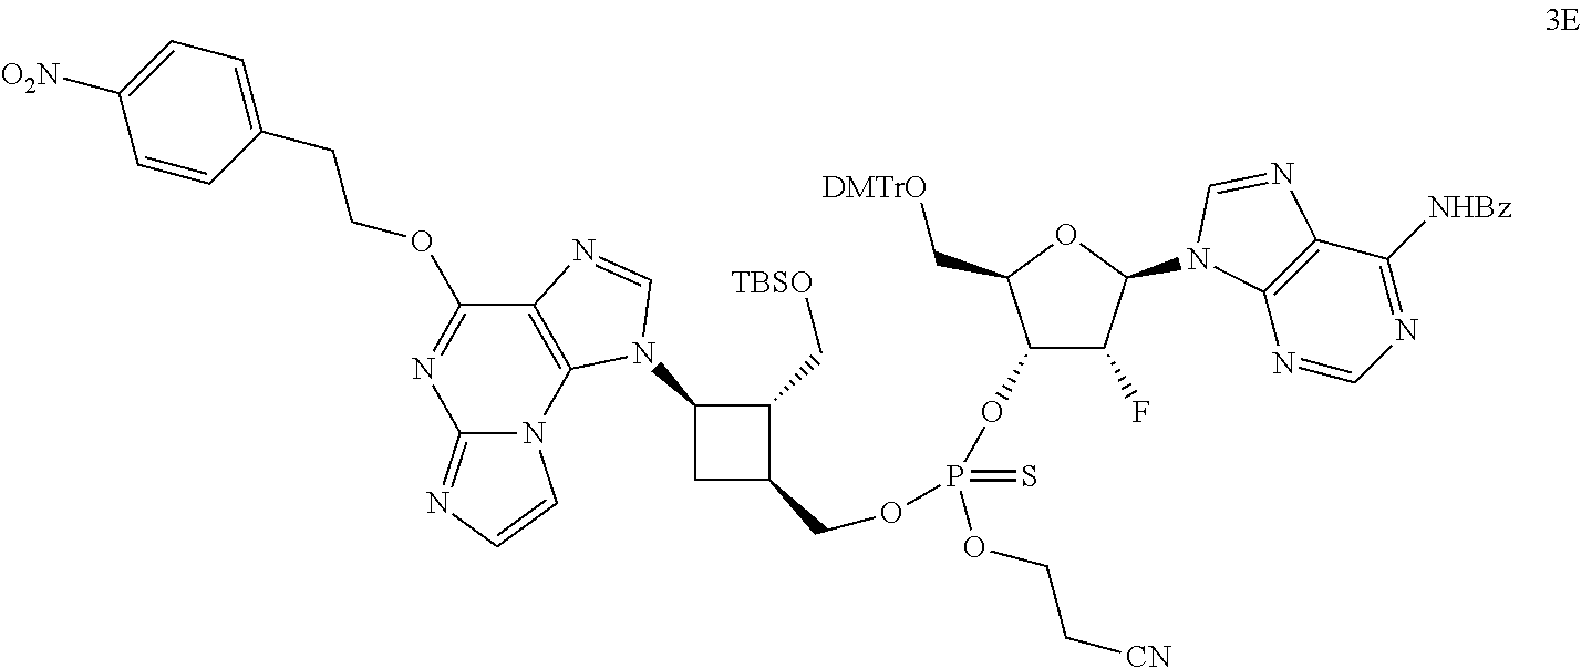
N12C(=NC=C1)N=C(OCCC1=CC=C([O2N])C=C1)C1=C2N(C2C(C[TBSO])C(COP(=S)(OC3C(F)C(N4C5=C(C([NHBz])=NC=N5)N=C4)OC3C[DMTrO])OCC[CN])C2)C=N1
